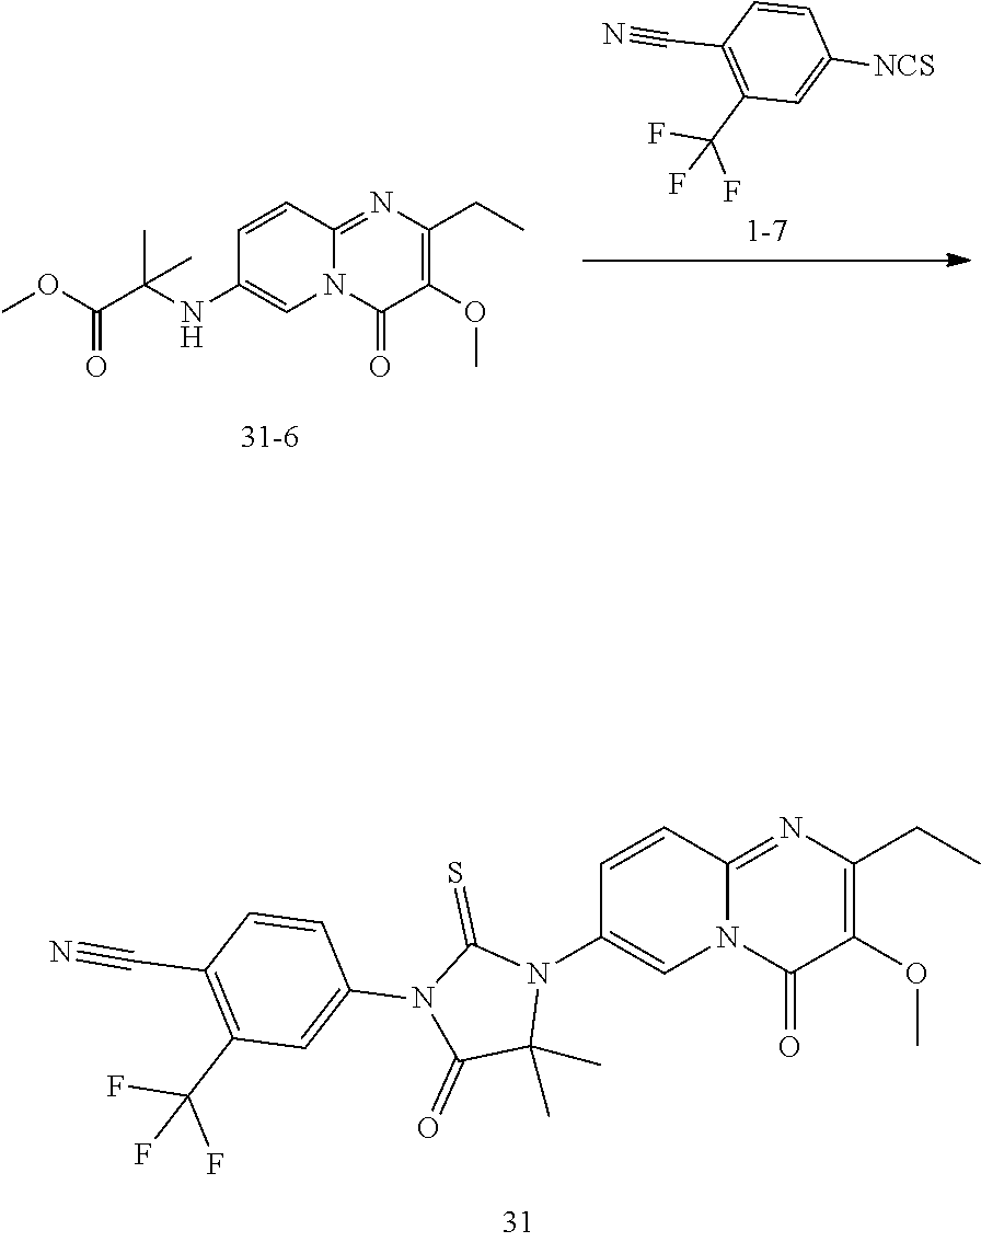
N12C(=NC(CC)=C(OC)C1=O)C=CC(N1C(=S)N(C3=CC(C(F)(F)F)=C(C#N)C=C3)C(=O)C1(C)C)=C2.C1(C(F)(F)F)=C(C#N)C=CC([NCS])=C1.N1=C2N(C(=O)C(OC)=C1CC)C=C(NC(C(OC)=O)(C)C)C=C2
